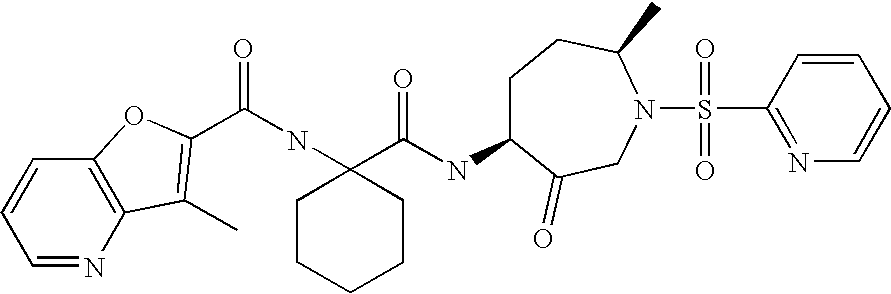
C1=NC2=C(C=C1)OC(C(NC1(C(NC3CCC(C)N(S(C4=NC=CC=C4)(=O)=O)CC3=O)=O)CCCCC1)=O)=C2C
